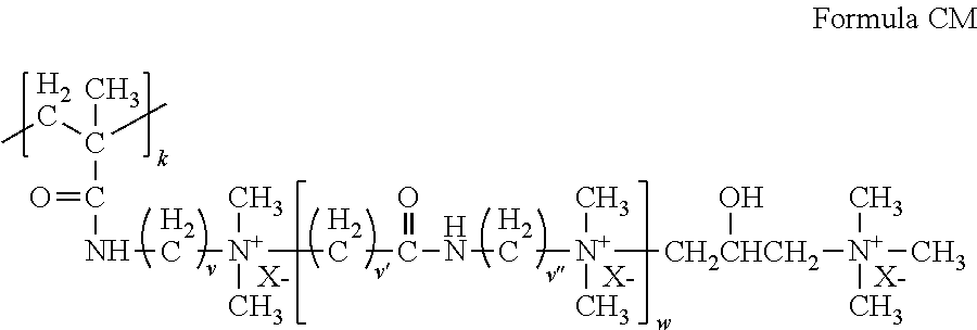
CCC(C)(C)C(=O)NC[N+](C)(C)CC(=O)NC[N+](C)(C)[CH2CHCH2](O)[N+](C)(C)C.[X-].[X-].[X-]
